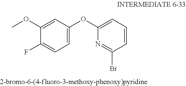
C1=CC=C(OC2=CC=C(F)C(OC)=C2)N=C1Br
